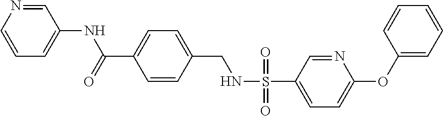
C1(NC(C2=CC=C(CNS(C3=CC=C(OC4=CC=CC=C4)N=C3)(=O)=O)C=C2)=O)=CC=CN=C1
